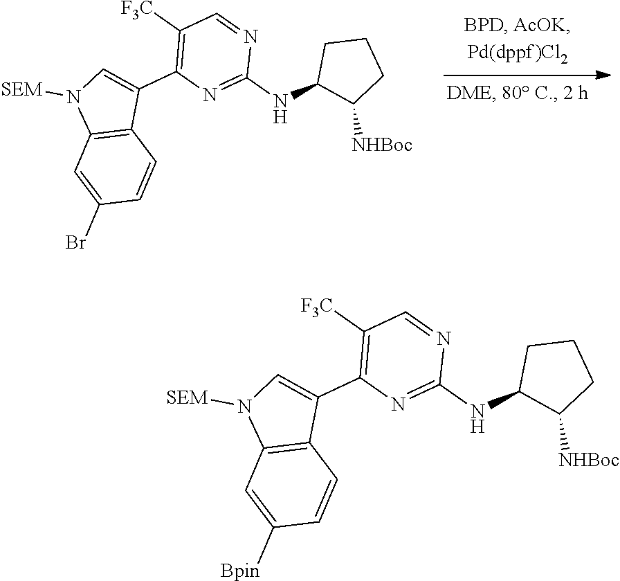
C1([F3C])=C(C2=CN([SEM])C3=C2C=CC(Br)=C3)N=C(NC2C([NHBoc])CCC2)N=C1.C1([F3C])=C(C2=CN([SEM])C3=C2C=CC([Bpin])=C3)N=C(NC2C([NHBoc])CCC2)N=C1
